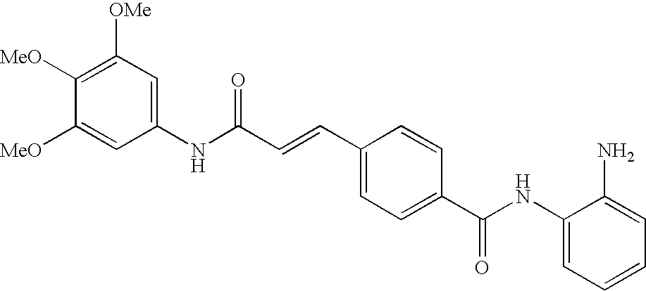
C(C=CC1=CC=C(C(NC2=CC=CC=C2N)=O)C=C1)(NC1=CC([OMe])=C([MeO])C([MeO])=C1)=O
